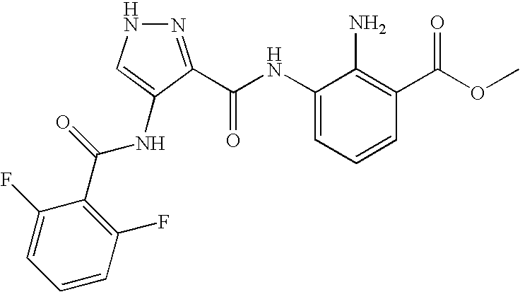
N1N=C(C(NC2=CC=CC(C(OC)=O)=C2N)=O)C(NC(C2=C(F)C=CC=C2F)=O)=C1
